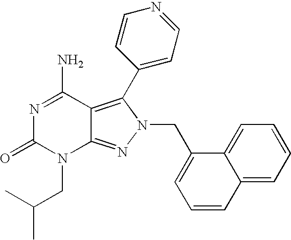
N1=C(N)C2=C(C3=CC=NC=C3)N(CC3=CC=CC4=CC=CC=C34)N=C2N(CC(C)C)C1=O
